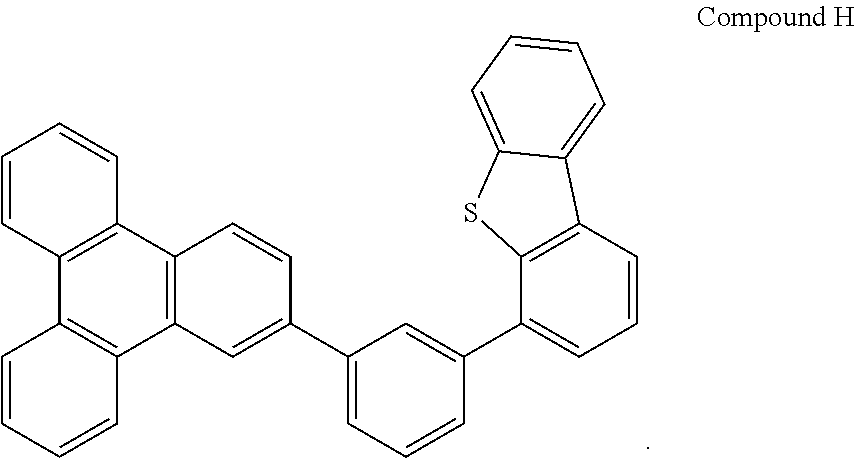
C1=CC=C2C(=C1)SC1=C2C=CC=C1C1=CC(C2=CC3=C(C4=C(C=CC=C4)C4=C3C=CC=C4)C=C2)=CC=C1
